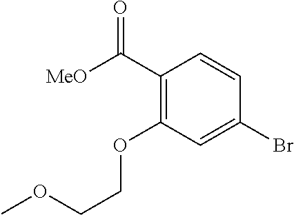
C1(C(=O)[MeO])=C(OCCOC)C=C(Br)C=C1
